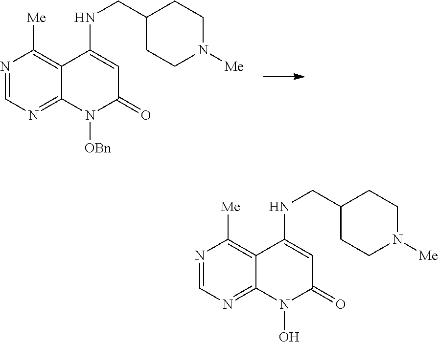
N1=CN=C2C(=C1[Me])C(NCC1CCN([Me])CC1)=CC(=O)N2[OBn].N1=CN=C2C(=C1[Me])C(NCC1CCN([Me])CC1)=CC(=O)N2O
